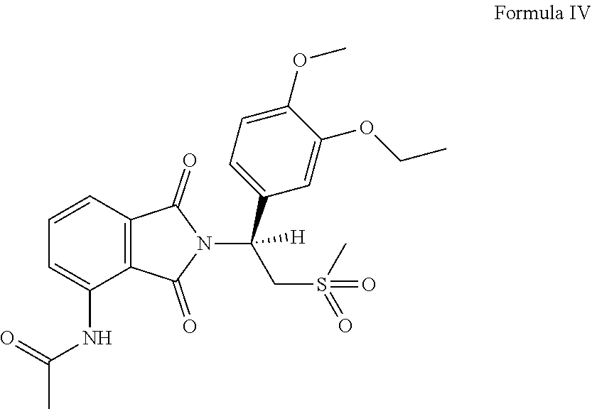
C1=CC2=C(C(NC(=O)C)=C1)C(=O)N(C(CS(C)(=O)=O)(C1=CC=C(OC)C(OCC)=C1)[H])C2=O
